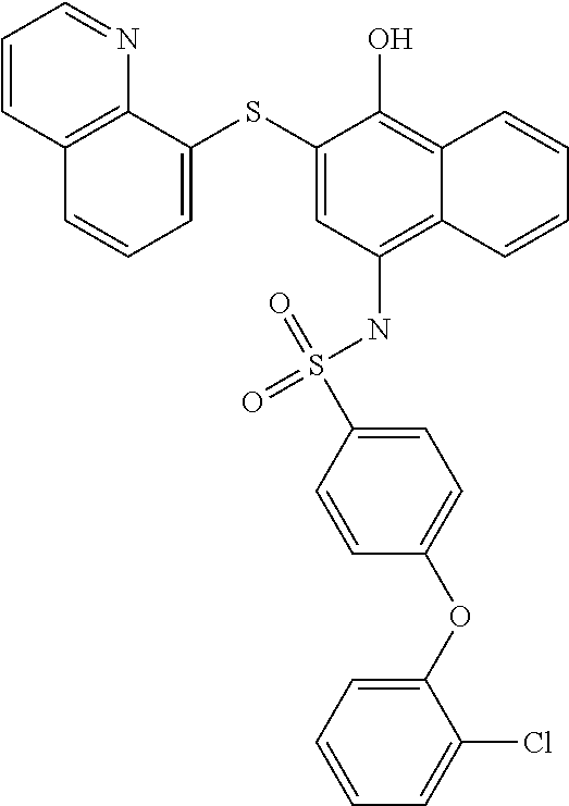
C1=C(SC2=CC=CC3=C2N=CC=C3)C(O)=C2C(=C1NS(C1=CC=C(OC3=CC=CC=C3Cl)C=C1)(=O)=O)C=CC=C2
